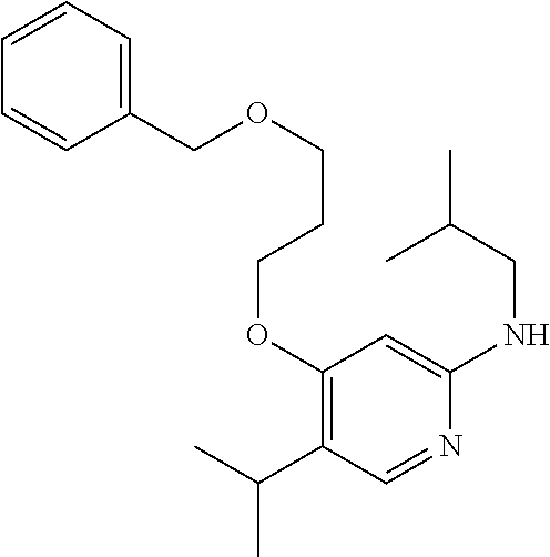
C1(OCCCOCC2=CC=CC=C2)=C(C(C)C)C=NC(NCC(C)C)=C1
